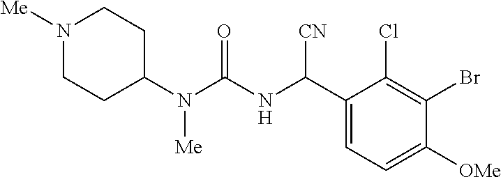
C1(N(C(NC(C2=CC=C([OMe])C(Br)=C2Cl)[CN])=O)[Me])CCN([Me])CC1
